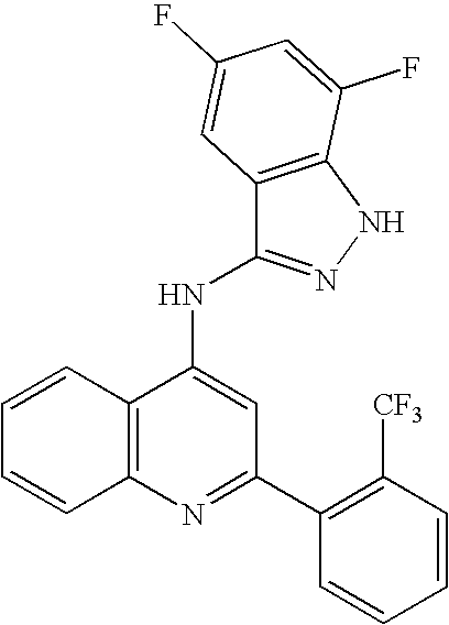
N1=C(C2=C([CF3])C=CC=C2)C=C(NC2=NNC3=C2C=C(F)C=C3F)C2=C1C=CC=C2
